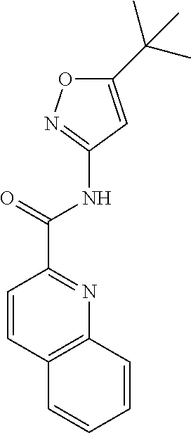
C1(C(C)(C)C)=CC(NC(C2=NC3=C(C=C2)C=CC=C3)=O)=NO1
